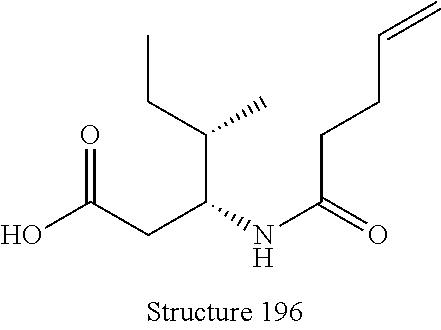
O=C(CC(NC(=O)CCC=C)C(CC)C)O
